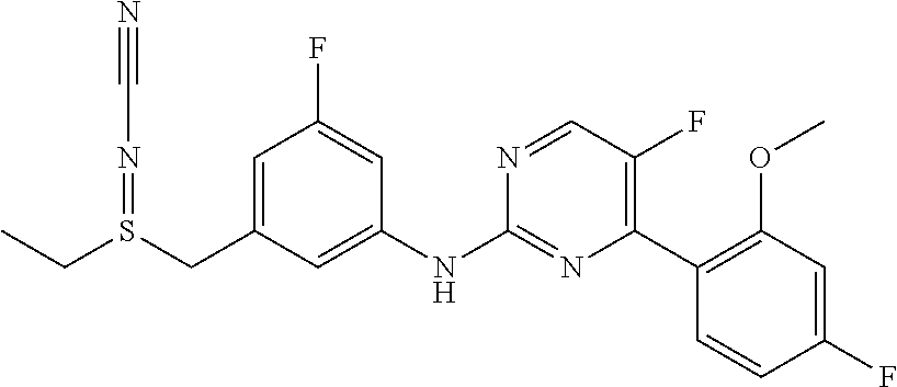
C1(NC2=NC(C3=C(OC)C=C(F)C=C3)=C(F)C=N2)=CC(CS(CC)=NC#N)=CC(F)=C1
